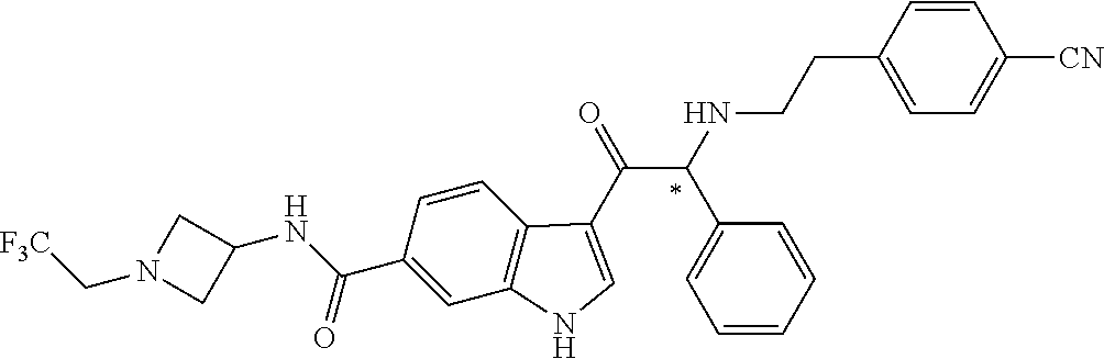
C1(C(NC2CN(C[F3C])C2)=O)=CC2=C(C=C1)C(C(=O)C(NCCC1=CC=C([CN])C=C1)C1=CC=CC=C1)=CN2
